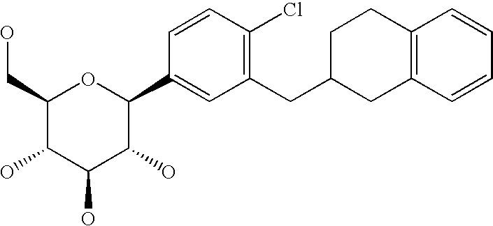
C1(CO)C(O)C(O)C(O)C(C2=CC(CC3CCC4=C(C3)C=CC=C4)=C(Cl)C=C2)O1
